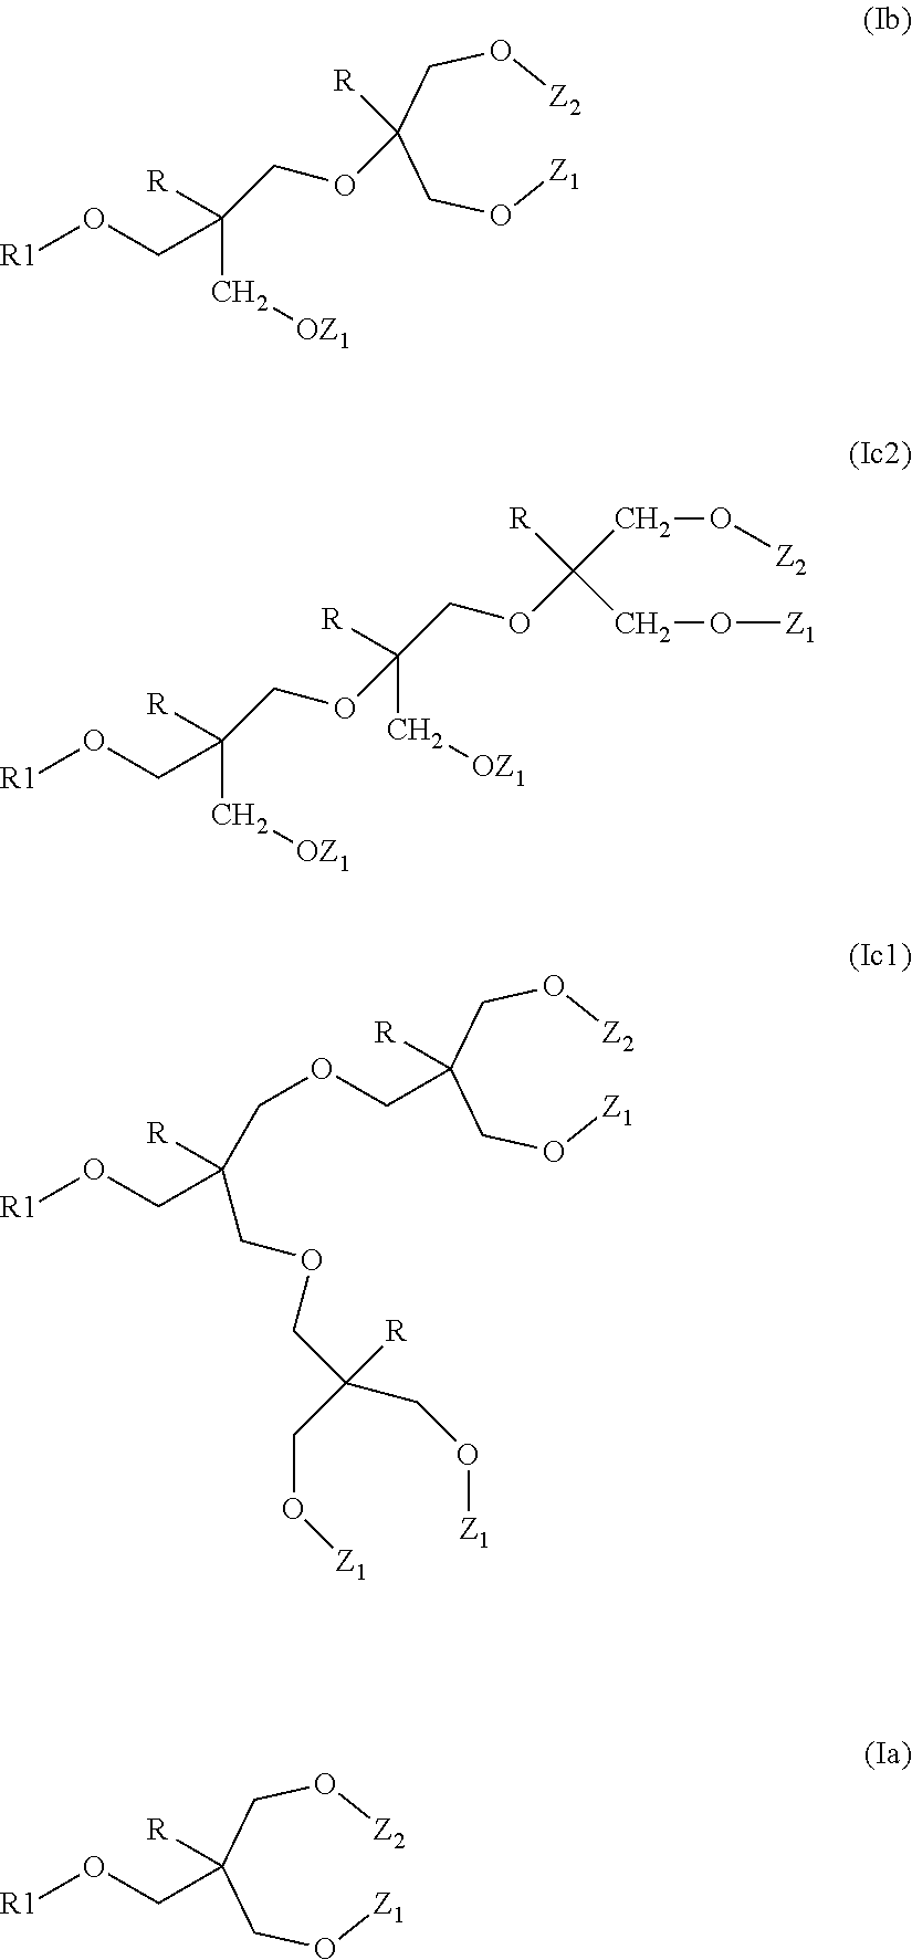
[R1]OCC([R])(C[OZ1])COC([R])(C[OZ1])COC([R])(CO[Z1])CO[Z2].[R]C(COCC(CO[R1])([R])COCC(CO[Z1])(CO[Z1])[R])(CO[Z2])CO[Z1].O([R1])CC([R])(CO[Z2])CO[Z1].[R1]OCC([R])(C[OZ1])COC([R])(CO[Z2])CO[Z1]
